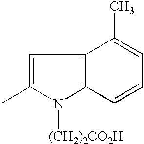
C1=C(C)N([(CH2)2CO2H])C2=C1C(C)=CC=C2
